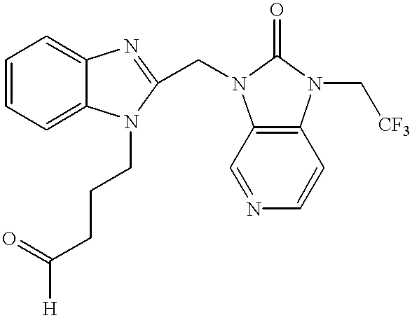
C1=CC=C2C(=C1)N=C(CN1C3=C(N(C[CF3])C1=O)C=CN=C3)N2CCCC([H])=O
